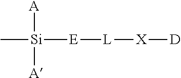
C[Si]([A])([A])[E][L][X][D]
